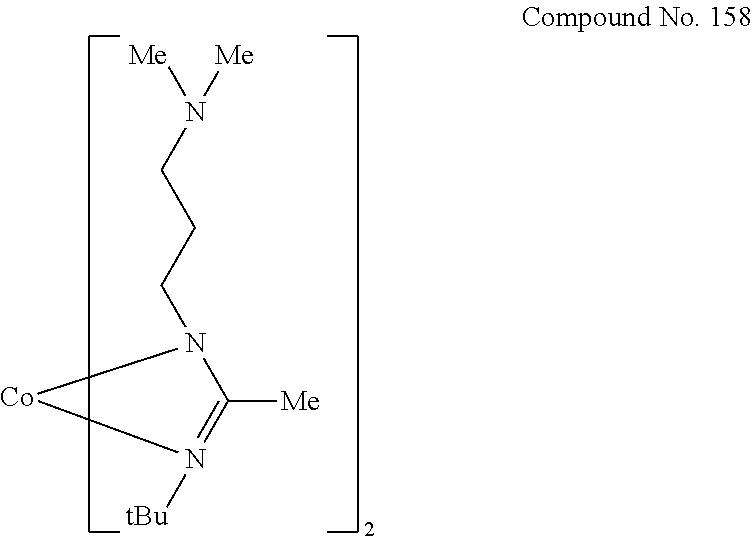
N(CCCN1[Co]N([tBu])=C1[Me])([Me])[Me]
